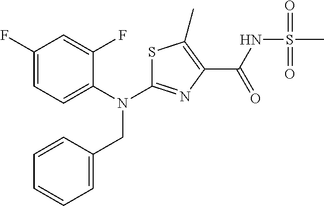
C1(F)=CC=C(N(CC2=CC=CC=C2)C2=NC(C(=O)NS(C)(=O)=O)=C(C)S2)C(F)=C1
